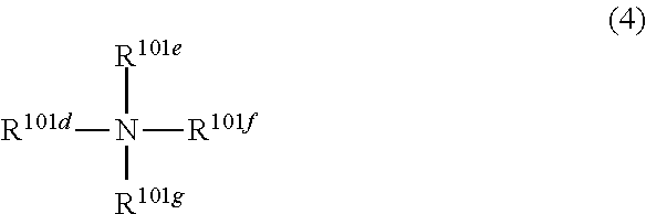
[R101d]N([R101e])([R101f])[R101g]
